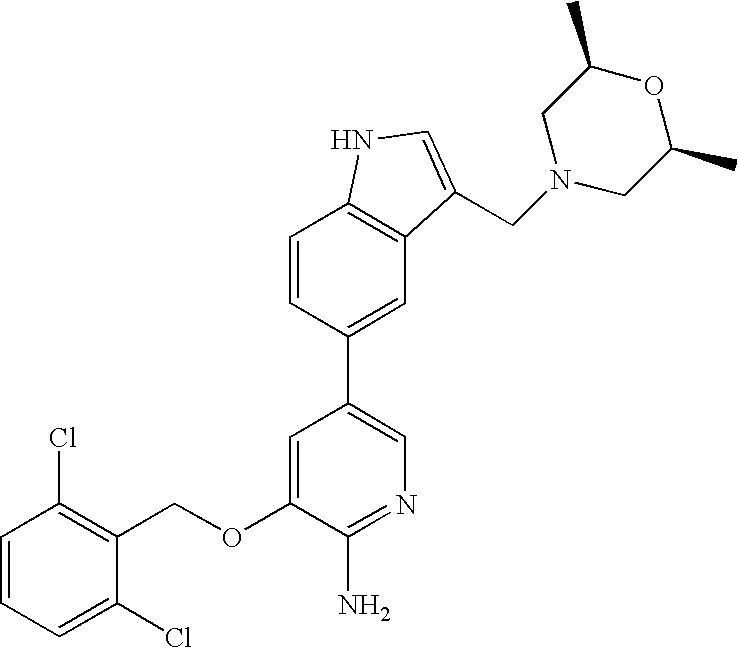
C1=CC=C(Cl)C(COC2=CC(C3=CC4=C(C=C3)NC=C4CN3CC(C)OC(C)C3)=CN=C2N)=C1Cl
